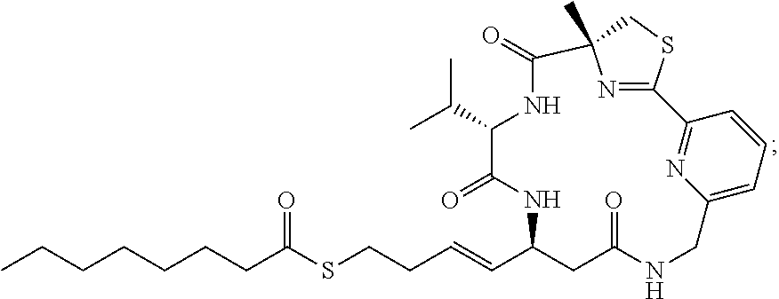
O=C1NC(C=CCCSC(CCCCCCC)=O)CC(=O)NCC2=CC=CC(=N2)C2=NC(C)(C(=O)NC1C(C)C)CS2
